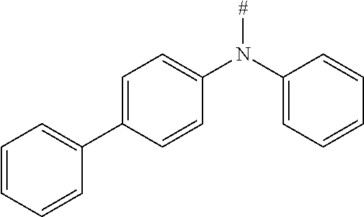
C1=C(C2=CC=CC=C2)C=CC(N(C2=CC=CC=C2)[#])=C1
